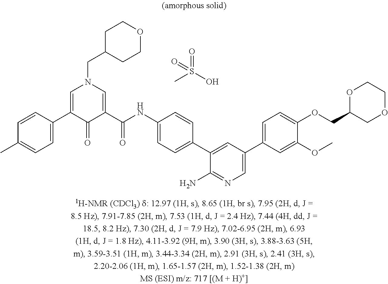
CS(O)(=O)=O.C1=C(C2=CN(CC3CCOCC3)C=C(C(NC3=CC=C(C4=CC(C5=CC=C(OCC6OCCOC6)C(OC)=C5)=CN=C4N)C=C3)=O)C2=O)C=CC(C)=C1
